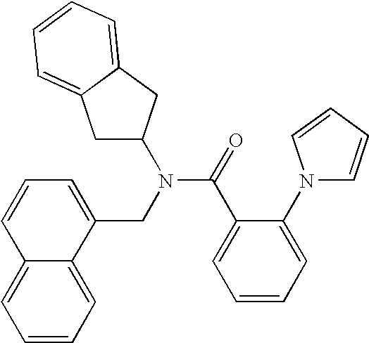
C12=CC=CC=C1C(CN(C(=O)C1=CC=CC=C1N1C=CC=C1)C1CC3=CC=CC=C3C1)=CC=C2
